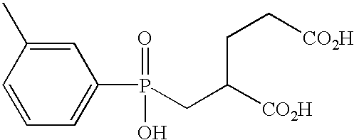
C1(P(=O)(O)CC([CO2H])CC[CO2H])=CC=CC(C)=C1
